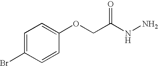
C1=C(Br)C=CC(OCC(NN)=O)=C1
